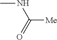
C([Me])(=O)NC
